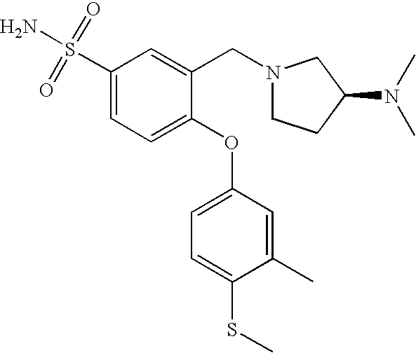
C1(S(=O)(=O)N)=CC=C(OC2=CC=C(SC)C(C)=C2)C(CN2CCC(N(C)C)C2)=C1
